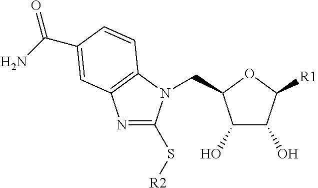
C1(O)C(O)C([R1])OC1CN1C(S[R2])=NC2=C1C=CC(C(N)=O)=C2
